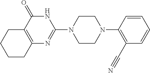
C12=C(C(=O)NC(N3CCN(C4=C(C#N)C=CC=C4)CC3)=N1)CCCC2
